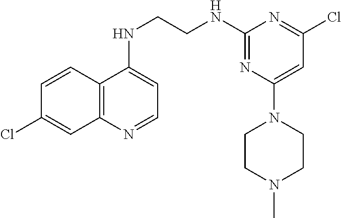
C1=CC2=C(C=C1Cl)N=CC=C2NCCNC1=NC(N2CCN(C)CC2)=CC(Cl)=N1
